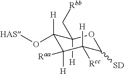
C1(C[Rbb])([H])C(O[HAS])([H])C([Raa])([H])C([H])([Rcc])C([SD])O1
